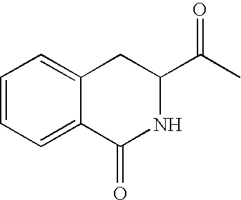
C1=CC=C2C(=C1)CC(C(=O)C)NC2=O
